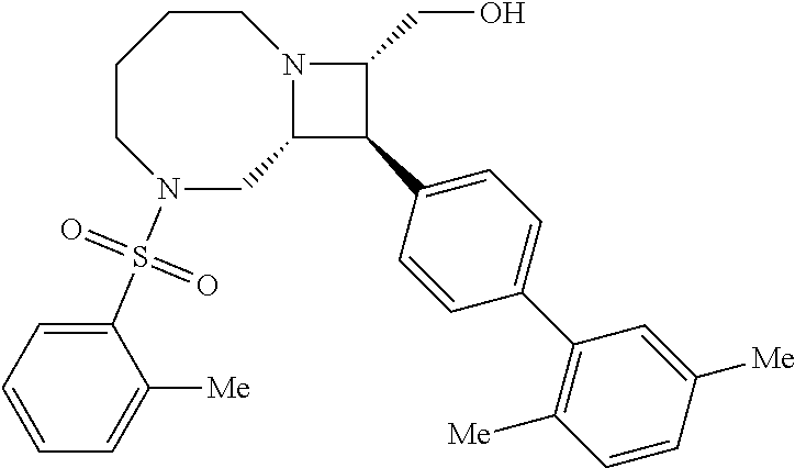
N1(S(C2=CC=CC=C2[Me])(=O)=O)CC2N(CCCC1)C(CO)C2C1=CC=C(C2=C([Me])C=CC([Me])=C2)C=C1
